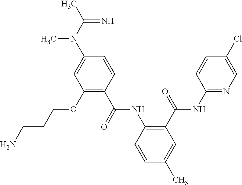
CC(N(C)C1=CC(OCCCN)=C(C(=O)NC2=C(C(=O)NC3=NC=C(Cl)C=C3)C=C(C)C=C2)C=C1)=N
